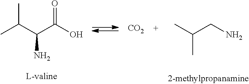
[CO2].CC(C(C(O)=O)N)C.CC(CN)C
